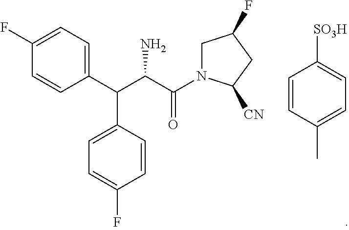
C1(F)=CC=C(C(C(C(N2CC(F)CC2[CN])=O)N)C2=CC=C(F)C=C2)C=C1.C1=CC(C)=CC=C1[SO3H]
